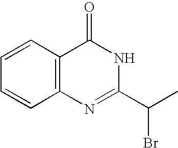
C1=CC2=C(C=C1)N=C(C(C)Br)NC2=O
